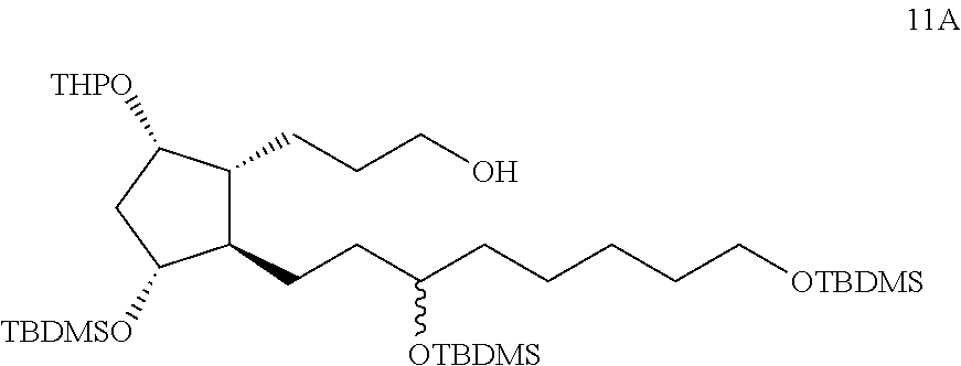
C(CC(CCCCC[OTBDMS])[OTBDMS])C1C(CCCO)C([THPO])CC1[TBDMSO]
